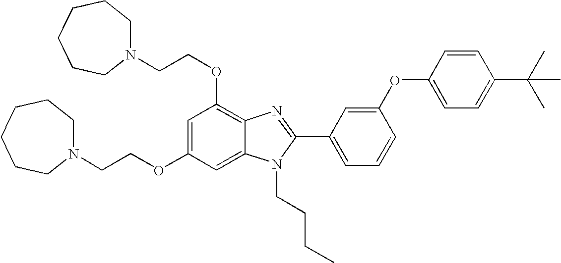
C1=C(OCCN2CCCCCC2)C=C2C(=C1OCCN1CCCCCC1)N=C(C1=CC=CC(OC3=CC=C(C(C)(C)C)C=C3)=C1)N2CCCC
